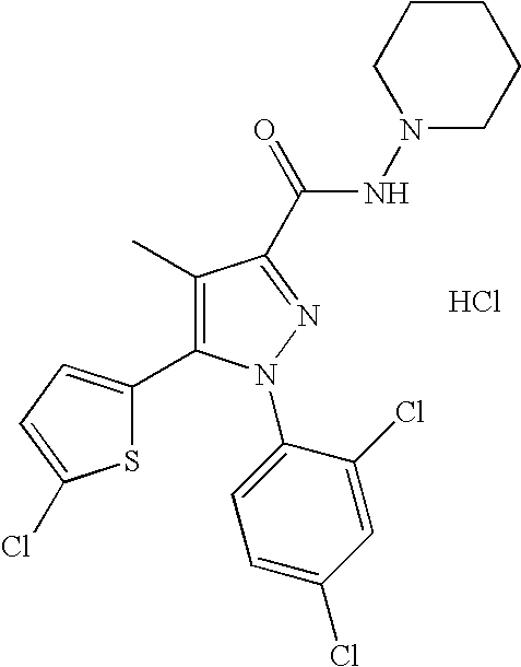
N1(NC(=O)C2=NN(C3=CC=C(Cl)C=C3Cl)C(C3=CC=C(Cl)S3)=C2C)CCCCC1.Cl
